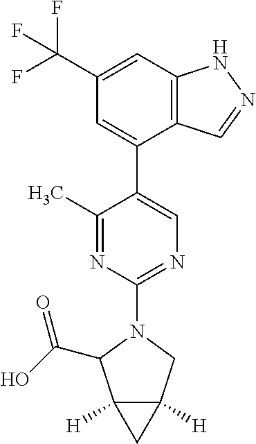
C1(C(F)(F)F)=CC2=C(C=NN2)C(C2=CN=C(N3CC4([H])C([H])(C3C(O)=O)C4)N=C2C)=C1
